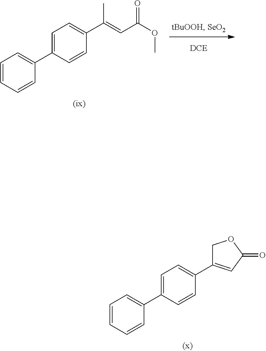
[DCE].C1=CC=CC(C2=CC=C(C(C)=CC(=O)OC)C=C2)=C1.C1=CC=CC(C2=CC=C(C3=CC(=O)OC3)C=C2)=C1
